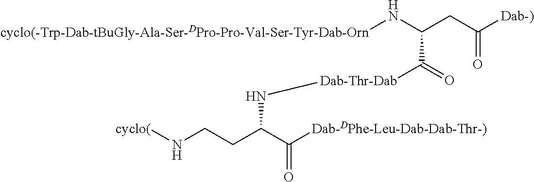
[cyclo(-Trp-Dab-tBuGly-Ala-Ser-DPro-Pro-Val-Ser-Tyr-Dab-Orn]NC(CC([Dab-)])=O)C([Dab-Thr-Dab]NC(CCN[cyclo(])C([Dab-DPhe-Leu-Dab-Dab-Thr-)])=O)=O
